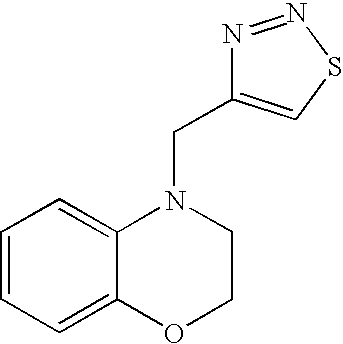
C1=CC=C2C(=C1)N(CC1=CSN=N1)CCO2
